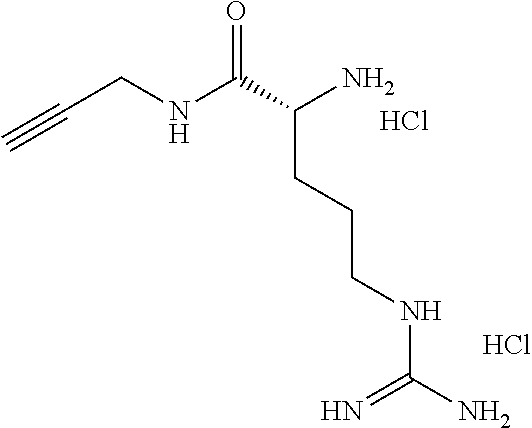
C(CNC(C(N)CCCNC(N)=N)=O)#C.Cl.Cl
